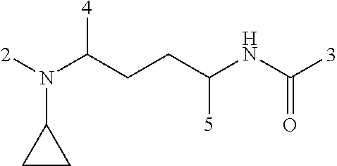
[2]N(C(CCC(NC([3])=O)[5])[4])C1CC1
